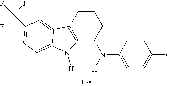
C12=C(CCCC1N(C1=CC=C(Cl)C=C1)[H])C1=CC(C(F)(F)F)=CC=C1N2[H]
